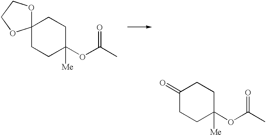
C12(CCC(OC(C)=O)([Me])CC1)OCCO2.C1(=O)CCC(OC(C)=O)([Me])CC1
